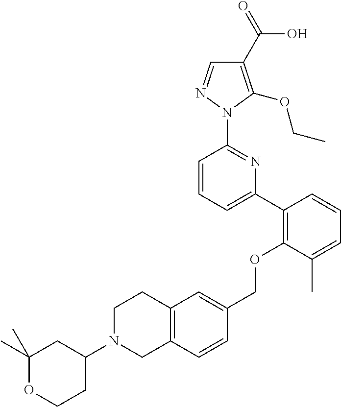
C1(C2=C(OCC3=CC4=C(C=C3)CN(C3CC(C)(C)OCC3)CC4)C(C)=CC=C2)=CC=CC(N2N=CC(C(=O)O)=C2OCC)=N1
